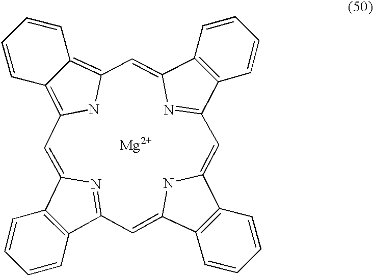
C12=C(C3=NC1=CC1=C4C(=C(N1)C=C1C5=C(C(=N1)C=C1C6=C(C(=C3)N1)C=CC=C6)C=CC=C5)C=CC=C4)C=CC=C2.[Mg]
